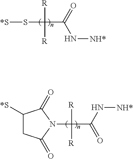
S(C([R])([R])C(=O)N[NH*])[*S].C1([*S])CC(=O)N(C([R])([R])C(=O)N[NH*])C1=O
